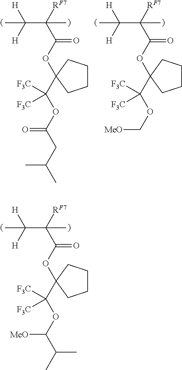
C(C([RF7])(C(OC1(C([F3C])(OC([MeO])C(C)C)[F3C])CCCC1)=O)C)([H])([H])C.C(C([RF7])(C(OC1(C([F3C])(OC(=O)CC(C)C)[F3C])CCCC1)=O)C)([H])([H])C.C(C([RF7])(C(OC1(C([F3C])(OC[MeO])[F3C])CCCC1)=O)C)([H])([H])C
